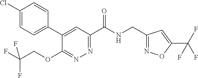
C1(Cl)=CC=C(C2=CC(C(NCC3=NOC(C(F)(F)F)=C3)=O)=NN=C2OCC(F)(F)F)C=C1
